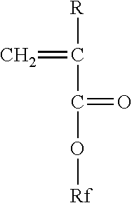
[R]C(=C)C(=O)O[Rf]
